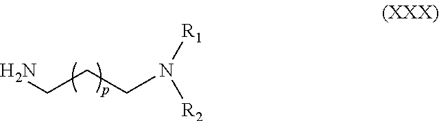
NCCCN([R2])[R1]
